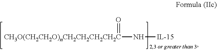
[CH3O(CH2CH2O)nCH2CH2CH2CH2C](N[IL-15])=O
